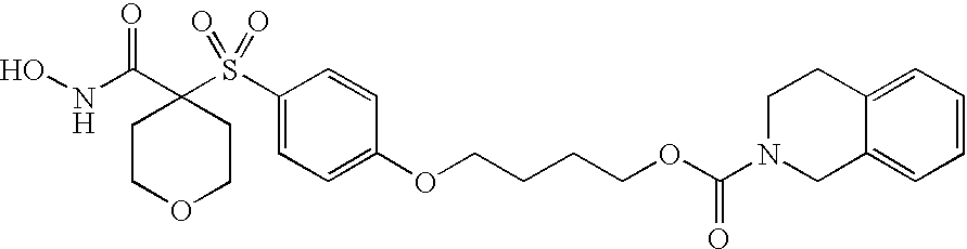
ONC(C1(S(C2=CC=C(OCCCCOC(=O)N3CC4=CC=CC=C4CC3)C=C2)(=O)=O)CCOCC1)=O
